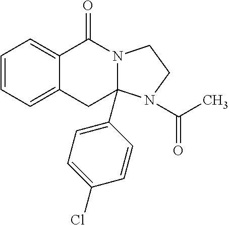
C1=CC=C2C(=C1)C(=O)N1CCN(C(C)=O)C1(C1=CC=C(Cl)C=C1)C2
